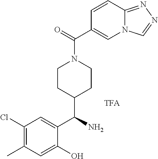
C1(Cl)=C(C)C=C(O)C(C(N)C2CCN(C(=O)C3=CN4C(=NN=C4)C=C3)CC2)=C1
